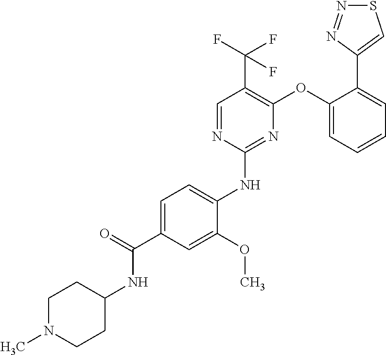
C1=C(C(=O)NC2CCN(C)CC2)C=C(OC)C(NC2=NC(OC3=CC=CC=C3C3=CSN=N3)=C(C(F)(F)F)C=N2)=C1
